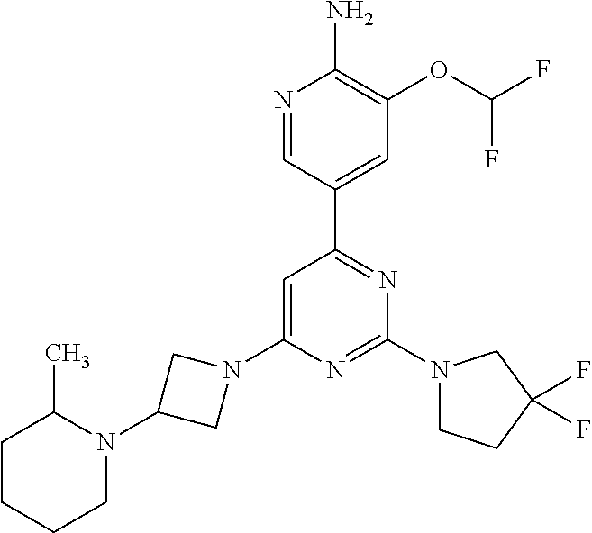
N1=CC(C2=NC(N3CCC(F)(F)C3)=NC(N3CC(N4C(C)CCCC4)C3)=C2)=CC(OC(F)F)=C1N
